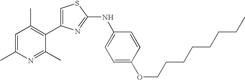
C1=C(C2=C(C)C=C(C)N=C2C)N=C(NC2=CC=C(OCCCCCCCC)C=C2)S1
